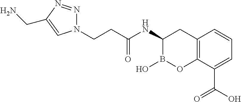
C12=C(C(C(O)=O)=CC=C1)OB(O)C(NC(CCN1N=NC(CN)=C1)=O)C2
